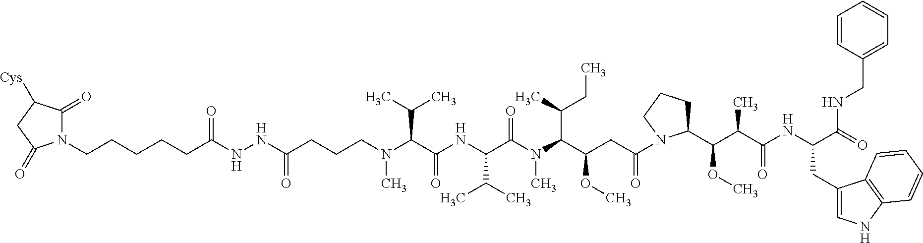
N(NC(CCCN(C(C(NC(C(N(C)C(C(CC)C)C(CC(=O)N1C(C(C(C(NC(C(=O)NCC2=CC=CC=C2)CC2=CNC3=C2C=CC=C3)=O)C)OC)CCC1)OC)=O)C(C)C)=O)C(C)C)C)=O)C(=O)CCCCCN1C(=O)C([Cys])CC1=O
